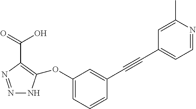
N1=NC(C(O)=O)=C(OC2=CC=CC(C#CC3=CC=NC(C)=C3)=C2)N1
